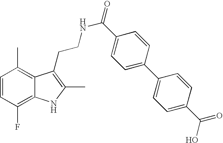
C1=CC(F)=C2C(=C1C)C(CCNC(=O)C1=CC=C(C3=CC=C(C(=O)O)C=C3)C=C1)=C(C)N2
